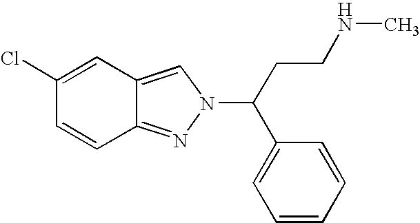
C1(Cl)=CC2=CN(C(C3=CC=CC=C3)CCNC)N=C2C=C1
